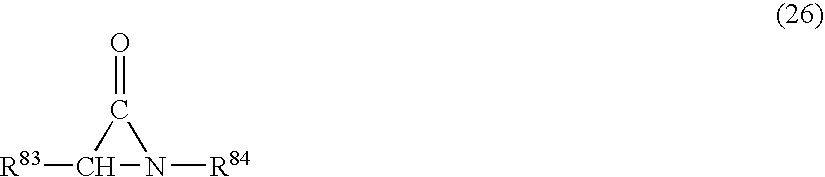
C1([R83])N([R84])C1=O
